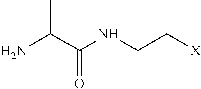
NC(C(NCC[X])=O)C
